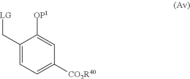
C1(C[LG])=CC=C([CO2R40])C=C1[OP1]
